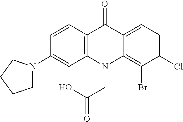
C12=C(N(CC(O)=O)C3=C(Br)C(Cl)=CC=C3C1=O)C=C(N1CCCC1)C=C2
